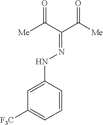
C1=CC(NN=C(C([Me])=O)C([Me])=O)=CC([F3C])=C1
